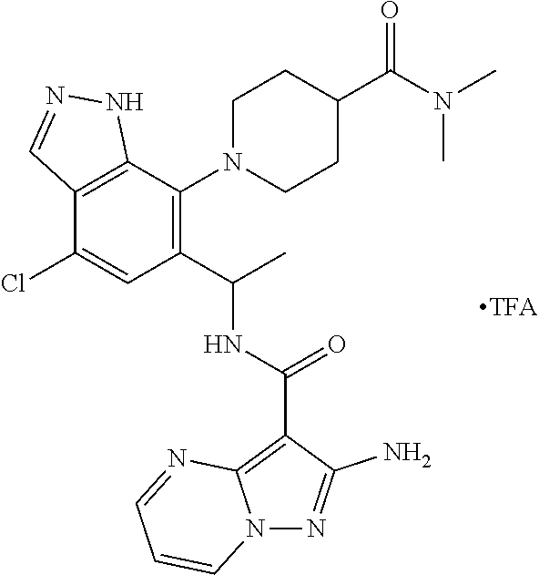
C12=C(C(N3CCC(C(N(C)C)=O)CC3)=C(C(C)NC(C3=C4N(N=C3N)C=CC=N4)=O)C=C1Cl)NN=C2
